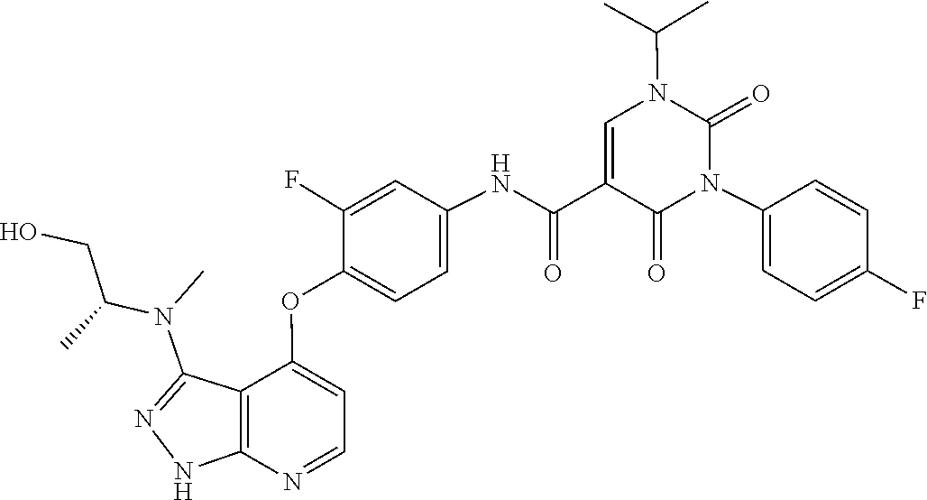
N(C)(C1=NNC2=C1C(OC1=CC=C(NC(C3=CN(C(C)C)C(=O)N(C4=CC=C(F)C=C4)C3=O)=O)C=C1F)=CC=N2)C(CO)C
